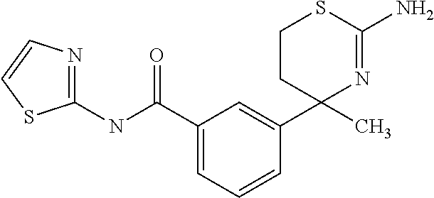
C1(NC(C2=CC=CC(C3(C)CCSC(N)=N3)=C2)=O)=NC=CS1
